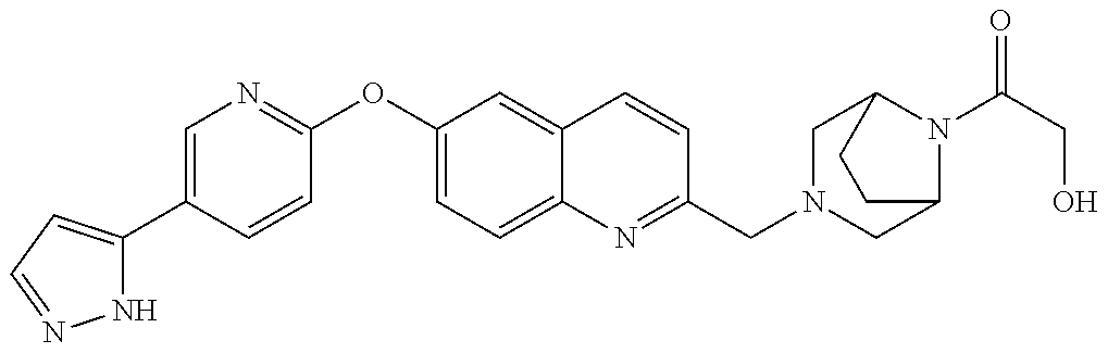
N1C(C2=CN=C(OC3=CC=C4C(=C3)C=CC(CN3CC5N(C(CO)=O)C(C3)CC5)=N4)C=C2)=CC=N1
